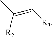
CC([R2])=C[R3]
